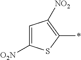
C1=C([O2N])SC(*)=C1[NO2]
